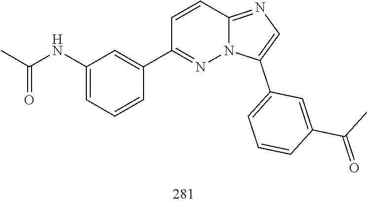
C1=C(C2=NN3C(=NC=C3C3=CC=CC(C(C)=O)=C3)C=C2)C=CC=C1NC(C)=O
